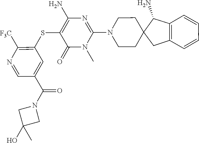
N1(C)C(N2CCC3(C(N)C4=C(C=CC=C4)C3)CC2)=NC(N)=C(SC2=C([F3C])N=CC(C(N3CC(O)(C)C3)=O)=C2)C1=O
